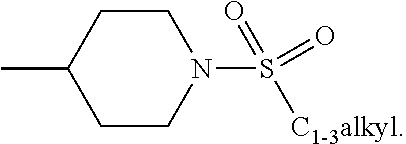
C1CC(C)CCN1S(=O)([C1-3alkyl])=O
